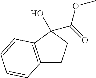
C12=C(C(O)(C(=O)OC)CC1)C=CC=C2
